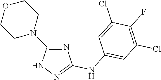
C1=C(Cl)C(F)=C(Cl)C=C1NC1=NNC(N2CCOCC2)=N1
